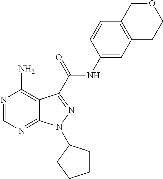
N1=CN=C2C(=C1N)C(C(NC1=CC3=C(C=C1)COCC3)=O)=NN2C1CCCC1
